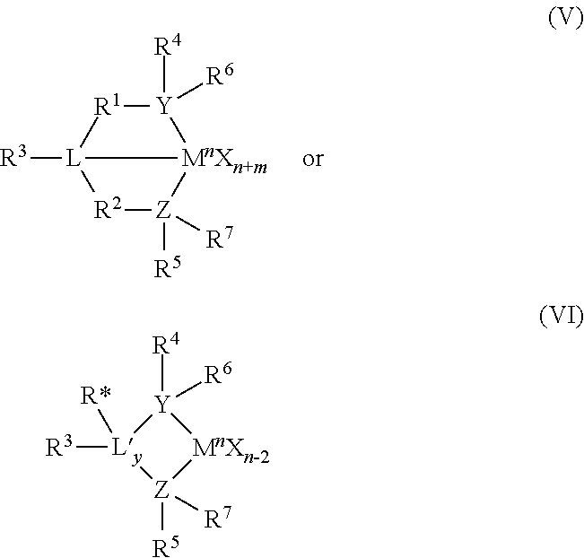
[R2]1[Z]([R5])([R7])[MnXn+m]2[Y]([R4])([R6])[R1][L]12[R3].[Y]1([R4])([R6])[Ly]([R3])([R*])[Z]([R5])([R7])[MnXn-2]1
